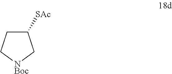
C1([SAc])CC[NBoc]C1
